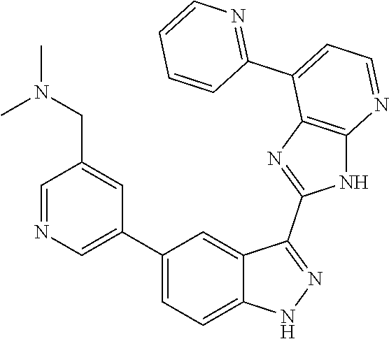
C1=NC=C(C2=CC=C3C(=C2)C(C2=NC4=C(N2)N=CC=C4C2=NC=CC=C2)=NN3)C=C1CN(C)C
